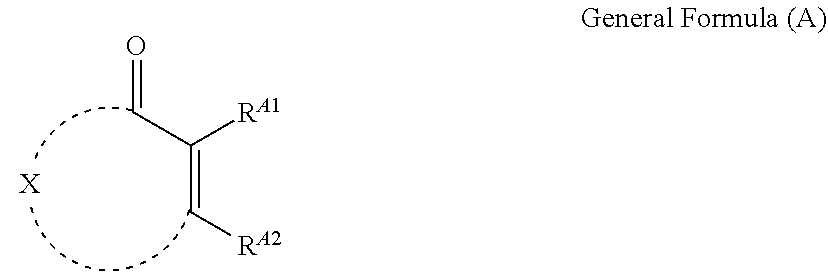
C(=C[RA2])([RA1])C=O.[X]
